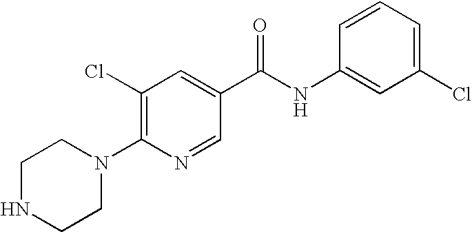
C1NCCN(C2=C(Cl)C=C(C(NC3=CC(Cl)=CC=C3)=O)C=N2)C1
